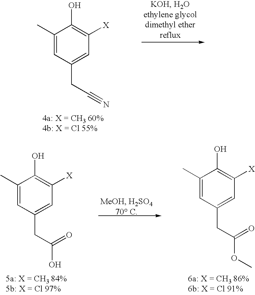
C1(C)=CC(CC#N)=CC([X])=C1O.C1(C)=CC(CC(=O)O)=CC([X])=C1O.C1(C)=CC(CC(=O)OC)=CC([X])=C1O
